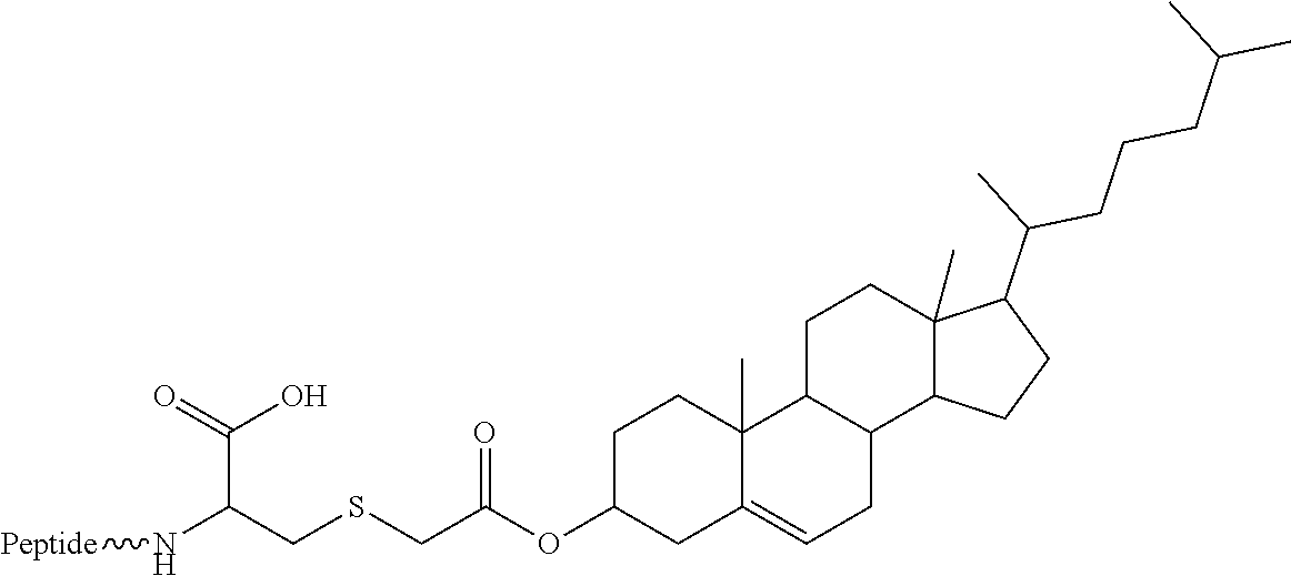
N(C(CSCC(OC1CC2=CCC3C(C2(C)CC1)CCC1(C)C3CCC1C(C)CCCC(C)C)=O)C(=O)O)[Peptide]
